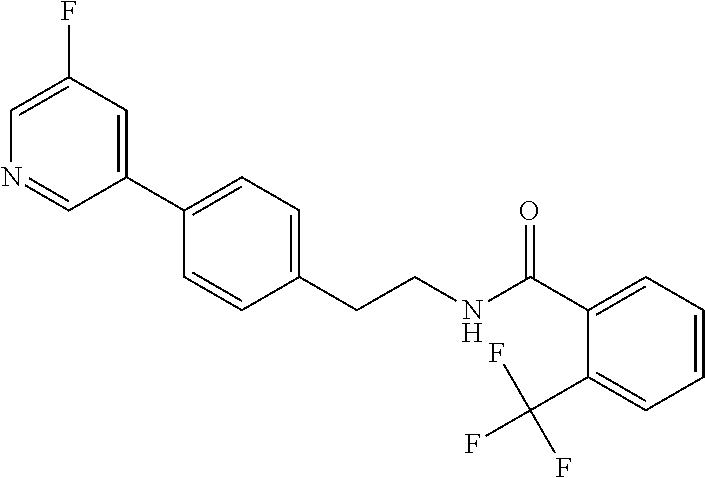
C(CNC(=O)C1=CC=CC=C1C(F)(F)F)C1=CC=C(C2=CC(F)=CN=C2)C=C1
